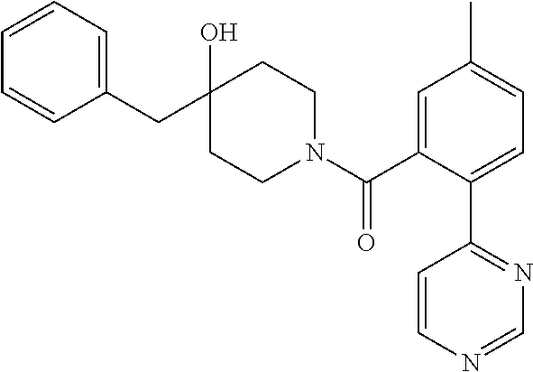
C1(CC2(O)CCN(C(C3=CC(C)=CC=C3C3=NC=NC=C3)=O)CC2)=CC=CC=C1
